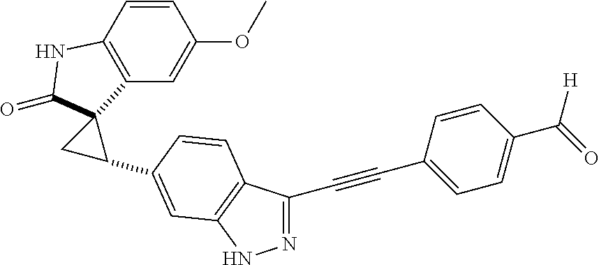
C12=C(C=C(OC)C=C1)C1(C(=O)N2)CC1C1=CC2=C(C(C#CC3=CC=C(C(=O)[H])C=C3)=NN2)C=C1
